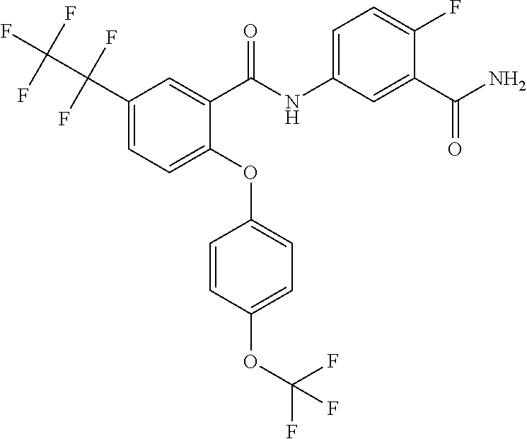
C1(C(F)(F)C(F)(F)F)=CC=C(OC2=CC=C(OC(F)(F)F)C=C2)C(C(NC2=CC=C(F)C(C(N)=O)=C2)=O)=C1
